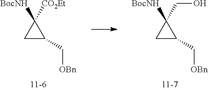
C1C(C[OBn])C1([CO2Et])[BocNH].C1C(C[OBn])C1(CO)[BocNH]
